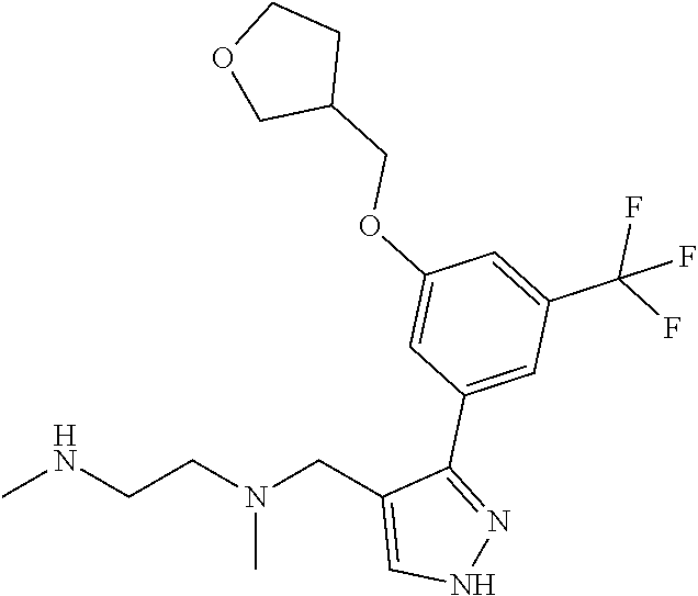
CNCCN(CC1=CNN=C1C1=CC(C(F)(F)F)=CC(OCC2CCOC2)=C1)C
